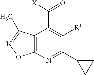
C12=C(N=C(C3CC3)C([R1])=C1C(=O)[X])ON=C2C
